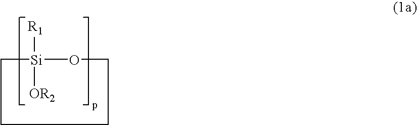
[Si]1([R1])([OR2])OCCCC1
